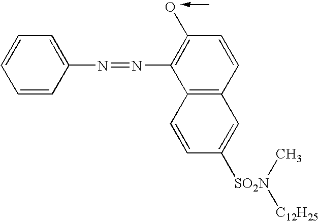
C1=CC=CC(N=NC2=C(O)C=CC3=C2C=CC([SO2N](C)[C12H25])=C3)=C1
